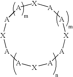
[A]1[A][X][A][A][X][A][A][X][A][A][X]1
